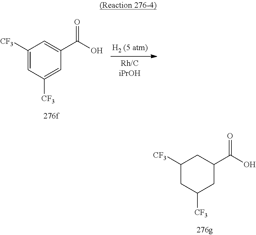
C1([CF3])CC([CF3])CC(C(O)=O)C1.C1([CF3])=CC([CF3])=CC(C(O)=O)=C1
